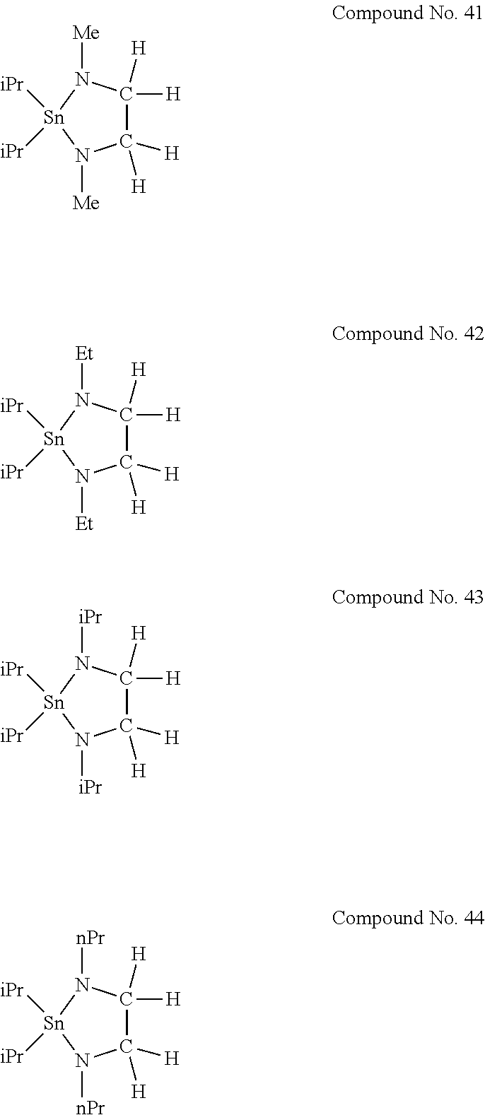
C1([H])([H])C([H])([H])N([Me])[Sn]([iPr])([iPr])N1[Me].C1([H])([H])C([H])([H])N([Et])[Sn]([iPr])([iPr])N1[Et].C1([H])([H])C([H])([H])N([iPr])[Sn]([iPr])([iPr])N1[iPr].C1([H])([H])C([H])([H])N([nPr])[Sn]([iPr])([iPr])N1[nPr]
